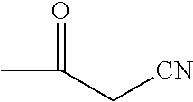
C(C[CN])(C)=O
